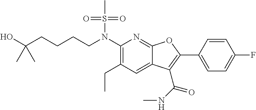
C1(N(CCCCC(O)(C)C)S(C)(=O)=O)=C(CC)C=C2C(=N1)OC(C1=CC=C(F)C=C1)=C2C(NC)=O
